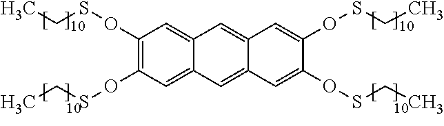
C1(OSCC)=C(OSCC)C=C2C(=C1)C=C1C(=C2)C=C(OSCC)C(OSCC)=C1
